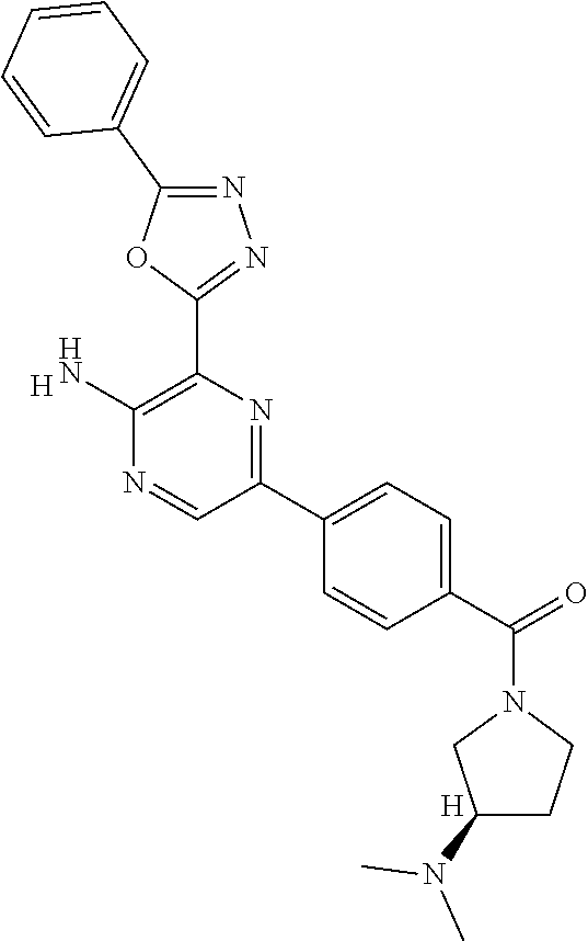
[H].C1(N)=C(C2=NN=C(C3=CC=CC=C3)O2)N=C(C2=CC=C(C(=O)N3CC(N(C)C)CC3)C=C2)C=N1.[H]
